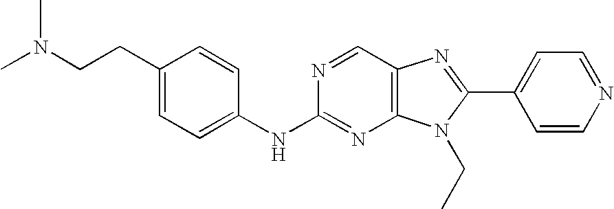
C1(CCN(C)C)=CC=C(NC2=NC3=C(C=N2)N=C(C2=CC=NC=C2)N3CC)C=C1
